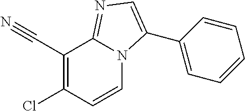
C1(C#N)=C(Cl)C=CN2C1=NC=C2C1=CC=CC=C1
